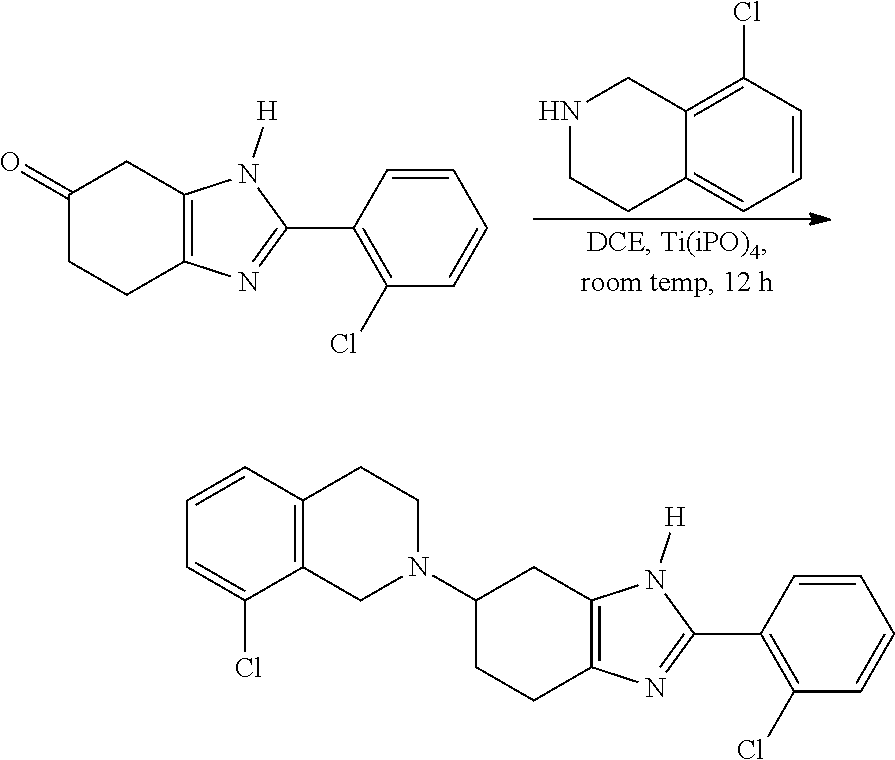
N1CCC2=CC=CC(Cl)=C2C1.C1(=O)CCC2=C(C1)N([H])C(C1=C(Cl)C=CC=C1)=N2.C1=C(Cl)C2=C(C=C1)CCN(C1CCC3=C(C1)N([H])C(C1=C(Cl)C=CC=C1)=N3)C2
